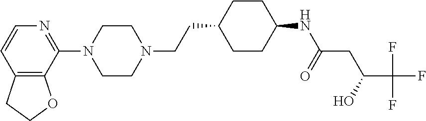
C12=C(C(N3CCN(CCC4CCC(NC(CC(C(F)(F)F)O)=O)CC4)CC3)=NC=C1)OCC2
